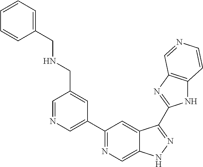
C1=NC=C(C2=NC=C3C(=C2)C(C2=NC4=C(N2)C=CN=C4)=NN3)C=C1CNCC1=CC=CC=C1
